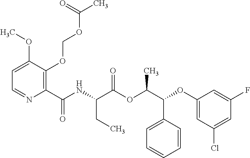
C1=C(OC)C(OCOC(C)=O)=C(C(NC(C(OC(C(OC2=CC(Cl)=CC(F)=C2)C2=CC=CC=C2)C)=O)CC)=O)N=C1
